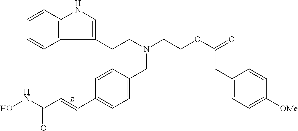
C12=C(C=CC=C1)NC=C2CCN(CCOC(=O)CC1=CC=C([OMe])C=C1)CC1=CC=C(C=CC(NO)=O)C=C1
